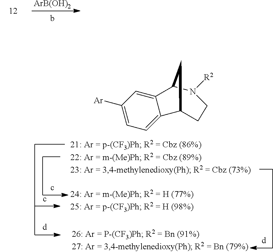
[Ar]C1=CC=C2C(=C1)C1N([R2])CCC2C1.[ArB(OH)2]
